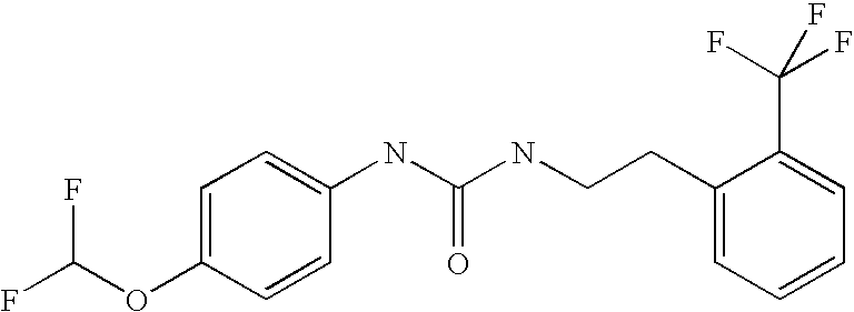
FC(OC1=CC=C(NC(NCCC2=CC=CC=C2C(F)(F)F)=O)C=C1)F
